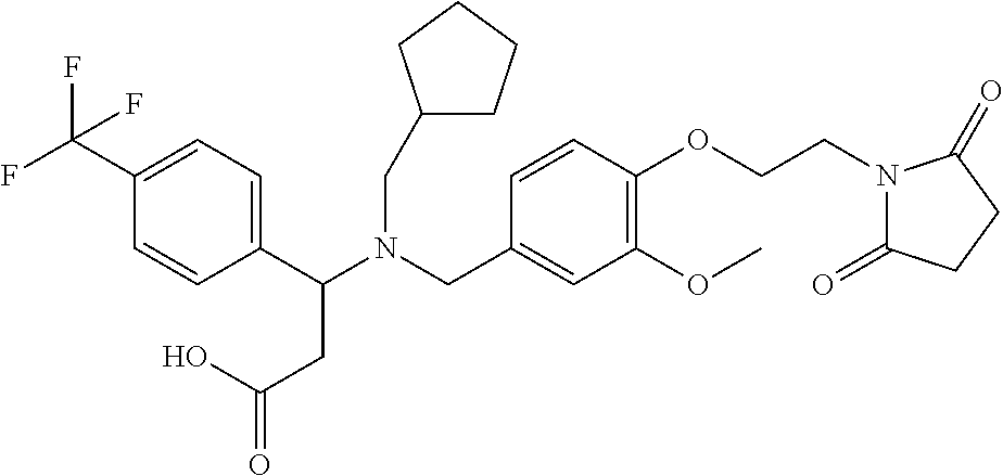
C1(C(N(CC2=CC(OC)=C(OCCN3C(=O)CCC3=O)C=C2)CC2CCCC2)CC(=O)O)=CC=C(C(F)(F)F)C=C1
